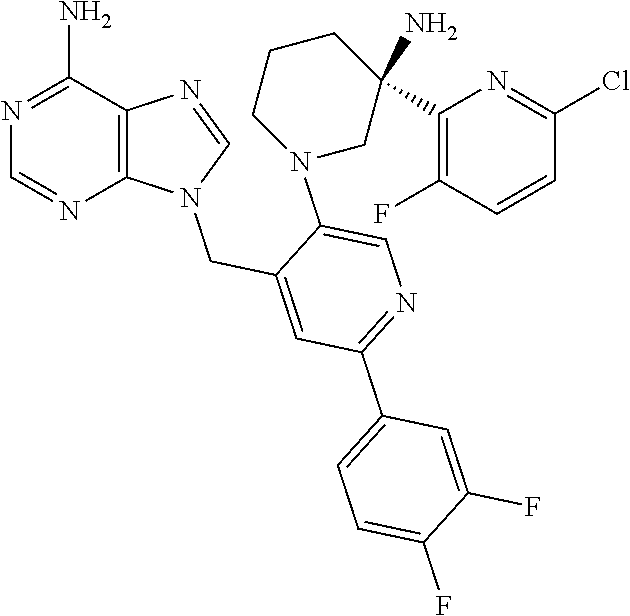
N1=C(N)C2=C(N=C1)N(CC1=CC(C3=CC=C(F)C(F)=C3)=NC=C1N1CC(N)(C3=C(F)C=CC(Cl)=N3)CCC1)C=N2
